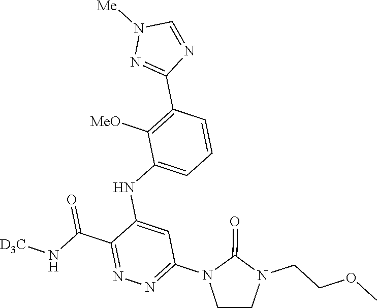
C1=CC(C2=NN([Me])C=N2)=C([MeO])C(NC2=CC(N3CCN(CCOC)C3=O)=NN=C2C(N[D3C])=O)=C1
